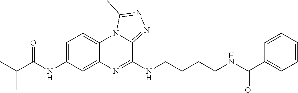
C1(NC(C(C)C)=O)=CC=C2C(=C1)N=C(NCCCCNC(C1=CC=CC=C1)=O)C1=NN=C(C)N21
